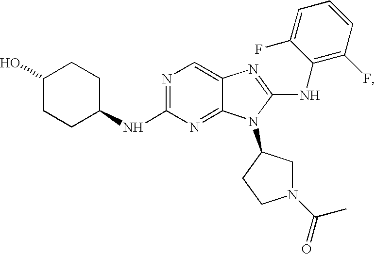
C1CC(NC2=NC=C3C(=N2)N(C2CN(C(C)=O)CC2)C(NC2=C(F)C=CC=C2F)=N3)CCC1O
